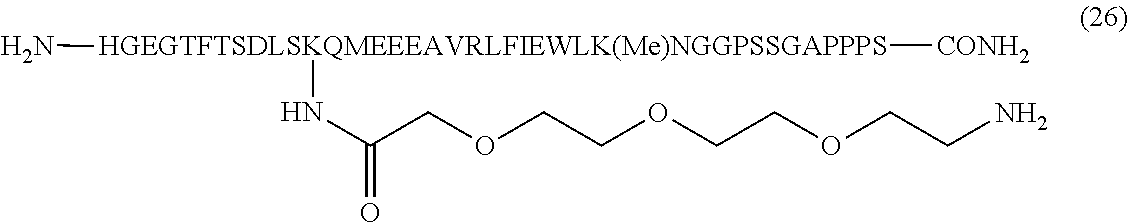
[HGEGTFTSDLSKQMEEEAVRLFIEWLK(Me)NGGPSSGAPPPS](N)([CONH2])NC(COCCOCCOCCN)=O
